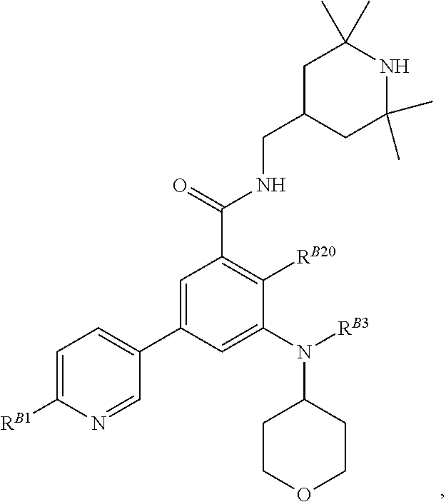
C1=C([RB1])N=CC(C2=CC(C(=O)NCC3CC(C)(C)NC(C)(C)C3)=C([RB20])C(N(C3CCOCC3)[RB3])=C2)=C1
